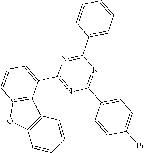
C1=C(C2=NC(C3=CC=C(Br)C=C3)=NC(C3=CC=CC=C3)=N2)C2=C(C=C1)OC1=C2C=CC=C1
